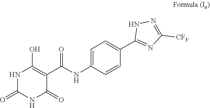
C1=C(C2=NC([CF3])=NN2)C=CC(NC(C2=C(O)NC(=O)NC2=O)=O)=C1
